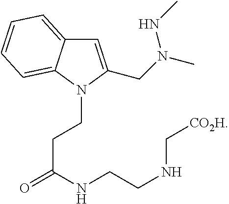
C1=C(CN(C)NC)N(CCC(NCCNC[CO2H])=O)C2=CC=CC=C12
